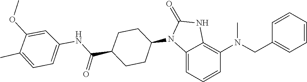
C1(=O)NC2=C(N(CC3=CC=CC=C3)C)C=CC=C2N1C1CCC(C(NC2=CC=C(C)C(OC)=C2)=O)CC1
